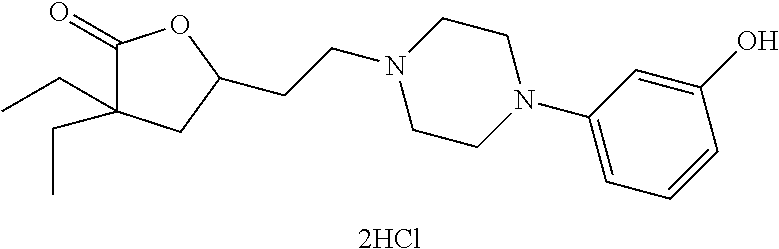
C1(=O)C(CC)(CC)CC(CCN2CCN(C3=CC=CC(O)=C3)CC2)O1.[2HCl]
